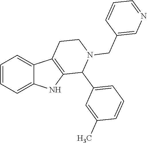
C1=CC=C2C(=C1)C1=C(N2)C(C2=CC=CC(C)=C2)N(CC2=CN=CC=C2)CC1
